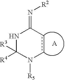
N1C([R4])([R3])N([R5])ccC1=N[R2]
